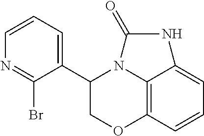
C12=C3C=CC=C1NC(=O)N2C(C1=CC=CN=C1Br)CO3
